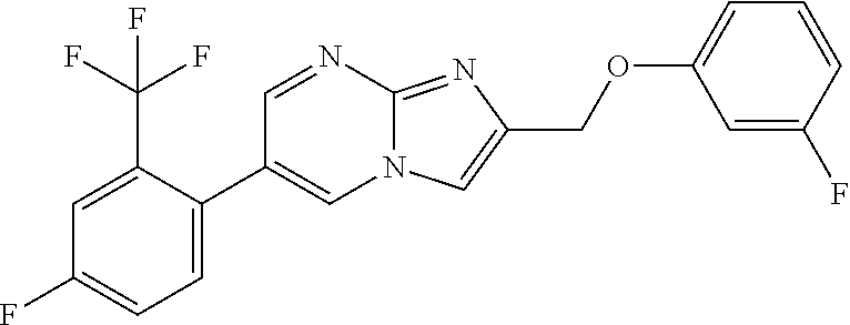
C1=C(C2=CN3C(=NC(COC4=CC=CC(F)=C4)=C3)N=C2)C(C(F)(F)F)=CC(F)=C1
